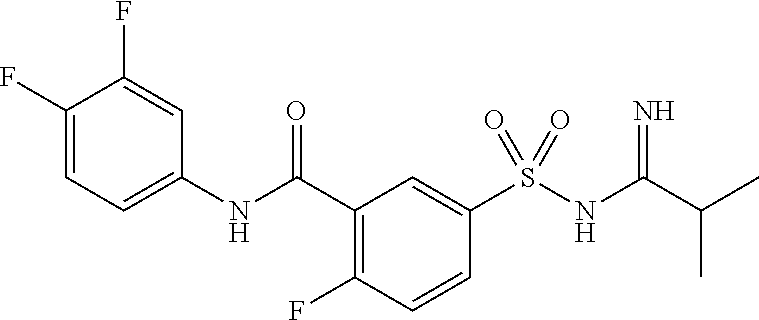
C1(NC(C2=C(F)C=CC(S(NC(=N)C(C)C)(=O)=O)=C2)=O)=CC=C(F)C(F)=C1
